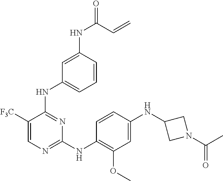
C1([F3C])=CN=C(NC2=C(OC)C=C(NC3CN(C(C)=O)C3)C=C2)N=C1NC1=CC=CC(NC(=O)C=C)=C1
